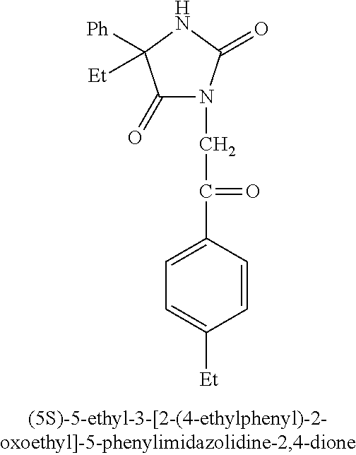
C1(=O)N(CC(C2=CC=C([Et])C=C2)=O)C(=O)NC1([Ph])[Et]
